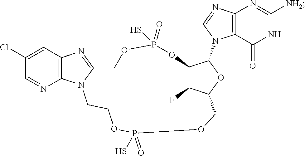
C1=NC2=C(C=C1Cl)N=C1N2CCOP(=O)(S)OCC2C(F)C(C(N3C4=C(N=C([NH2])NC4=O)N=C3)O2)OP(=O)(S)OC1
